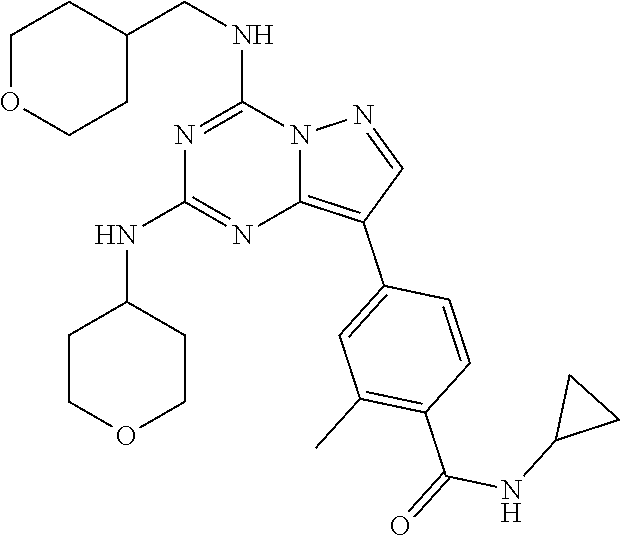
C1OCCC(CNC2=NC(NC3CCOCC3)=NC3=C(C4=CC(C)=C(C(=O)NC5CC5)C=C4)C=NN23)C1
